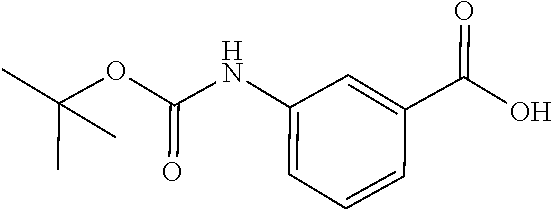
C1(NC(OC(C)(C)C)=O)=CC=CC(C(O)=O)=C1
